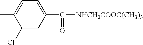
C1(Cl)=CC(C([NHCH2COOC(CH3)3])=O)=CC=C1C
